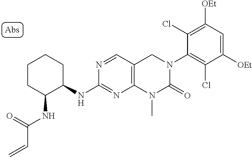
C1(NC2C(NC(=O)C=C)CCCC2)=NC2=C(C=N1)CN(C1=C(Cl)C([OEt])=CC([OEt])=C1Cl)C(=O)N2C
